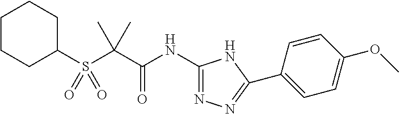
C1(NC(C(C)(C)S(C2CCCCC2)(=O)=O)=O)=NN=C(C2=CC=C(OC)C=C2)N1
